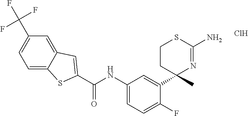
Cl.C(NC1=CC=C(F)C(C2(C)N=C(N)SCC2)=C1)(=O)C1=CC2=CC(C(F)(F)F)=CC=C2S1
